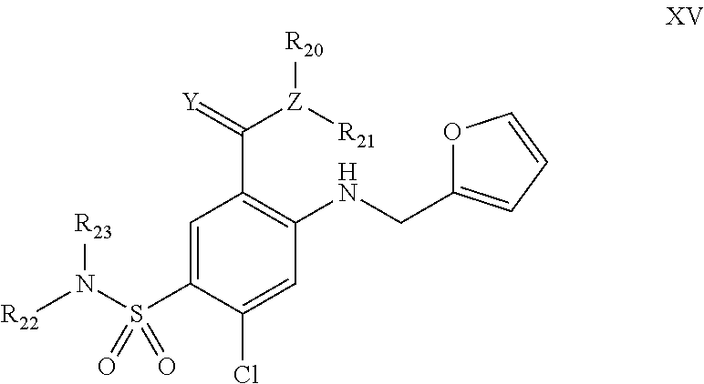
N(S(C1=CC(C(=[Y])[Z]([R21])[R20])=C(NCC2=CC=CO2)C=C1Cl)(=O)=O)([R22])[R23]
